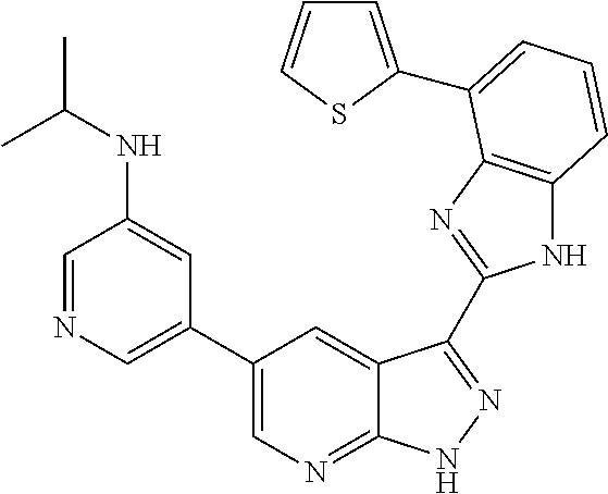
C1(C2=CN=C3C(=C2)C(C2=NC4=C(N2)C=CC=C4C2=CC=CS2)=NN3)=CN=CC(NC(C)C)=C1
